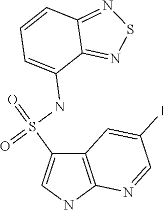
C12=C(NC=C1S(=O)(NC1=CC=CC3=NSN=C13)=O)N=CC(I)=C2
